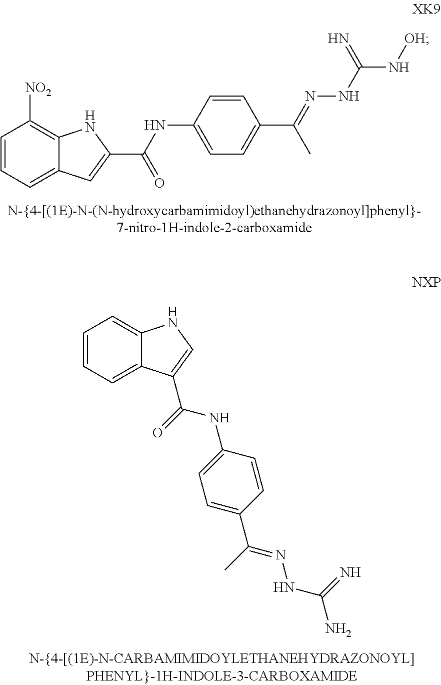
C1=CC=C2C(=C1[NO2])NC(C(NC1=CC=C(C(=NNC(N[OH])=N)C)C=C1)=O)=C2.C1=CC=C2C(=C1)NC=C2C(=O)NC1=CC=C(C(C)=NNC(N)=N)C=C1
